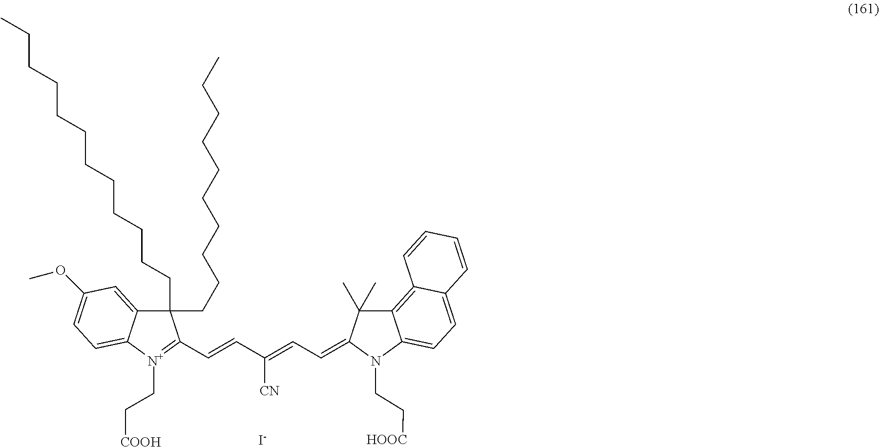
[I-].C1(CCCCCCCCCC)(CCCCCCCCCCCC)C2=CC(OC)=CC=C2[N+](CC[COOH])=C1C=CC(=CC=C1C(C)(C)C2=C3C(=CC=C2N1CC[HOOC])C=CC=C3)[CN]
